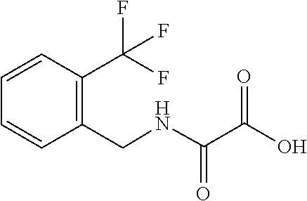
C1=CC=CC(C(F)(F)F)=C1CNC(=O)C(=O)O
